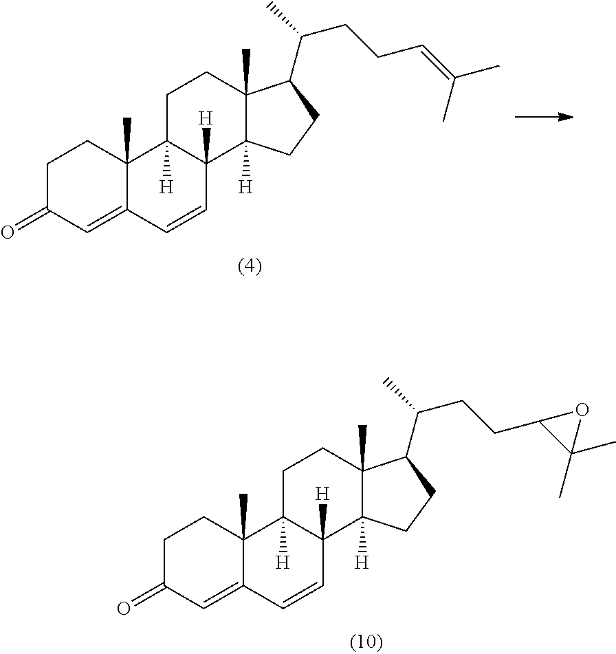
C1C(=O)C=C2C(C)(C1)C1([H])C([H])(C=C2)C2([H])C(C)(CC1)C(C(C)CCC1C(C)(C)O1)CC2.C1C(=O)C=C2C(C)(C1)C1([H])C([H])(C=C2)C2([H])C(C)(CC1)C(C(C)CCC=C(C)C)CC2
